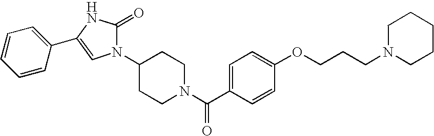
C1(N2C(=O)NC(C3=CC=CC=C3)=C2)CCN(C(C2=CC=C(OCCCN3CCCCC3)C=C2)=O)CC1
